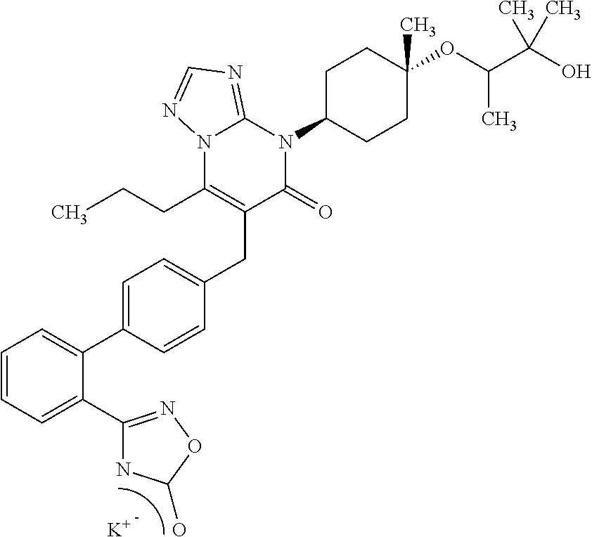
C1=CC=C(C2=NOC(O)N2)C(C2=CC=C(CC3=C(CCC)N4C(=NC=N4)N(C4CCC(OC(C(O)(C)C)C)(C)CC4)C3=O)C=C2)=C1.[K]
